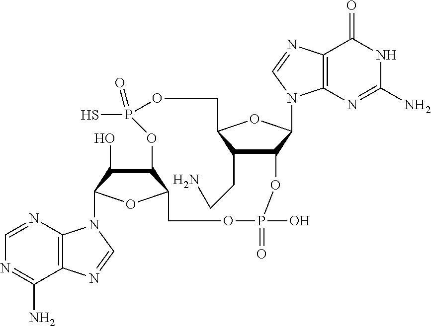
C1=NC2=C(C(N)=N1)N=CN2C1C(O)C2C(O1)COP(O)(=O)OC1C(CCN)C(OC1N1C3=C(C(=O)NC(N)=N3)N=C1)COP(S)(=O)O2
